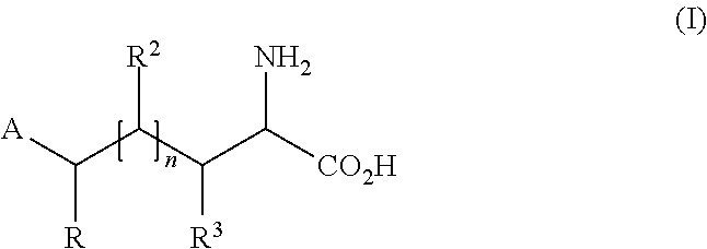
[A]C([R])C([R2])C([R3])C([CO2H])N
